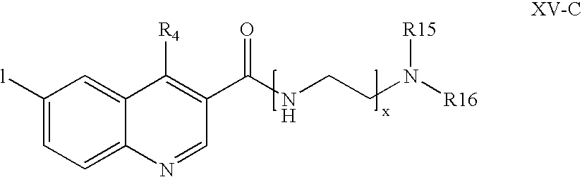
C1([l])=CC=C2C(=C1)C([R4])=C(C(NCCN([R16])[R15])=O)C=N2
